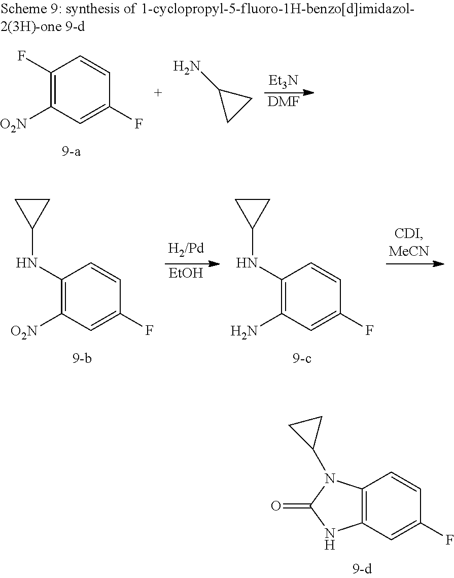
C1(F)=C([O2N])C=C(F)C=C1.[DMF].C1(N)CC1.[Et3N].[EtOH].C1(NC2CC2)=C([O2N])C=C(F)C=C1.C1(NC2CC2)=C(N)C=C(F)C=C1.C12=C(C=C(F)C=C1)NC(=O)N2C1CC1
